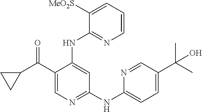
C1=CC=C([MeO2S])C(NC2=CC(NC3=CC=C(C(C)(C)O)C=N3)=NC=C2C(C2CC2)=O)=N1
